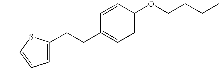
C1=C(CCC2=CC=C(OCCCC)C=C2)SC(C)=C1
